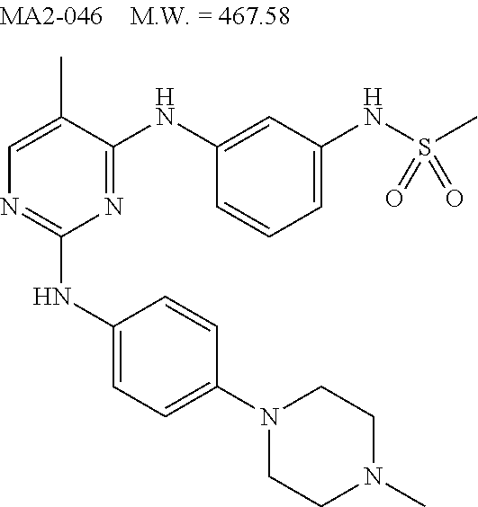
C1=C(C)C(NC2=CC(NS(C)(=O)=O)=CC=C2)=NC(NC2=CC=C(N3CCN(C)CC3)C=C2)=N1
